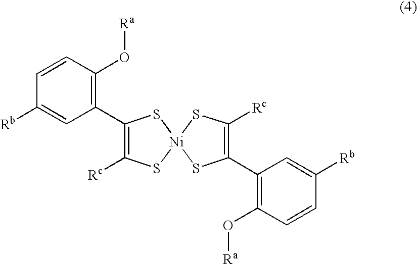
C1([Rc])=C(C2=C(O[Ra])C=CC([Rb])=C2)S[Ni]2(S1)SC(C1=C(O[Ra])C=CC([Rb])=C1)=C([Rc])S2
